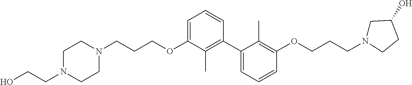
C1=C(OCCCN2CCN(CCO)CC2)C(C)=C(C2=CC=CC(OCCCN3CC(O)CC3)=C2C)C=C1
